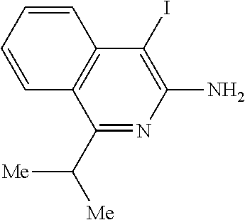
C1(C([Me])[Me])=NC(N)=C(I)C2=C1C=CC=C2
